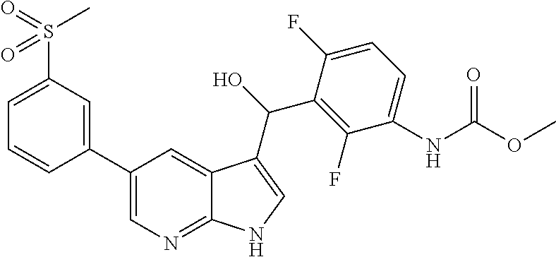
C1(C2=CC(S(C)(=O)=O)=CC=C2)=CN=C2C(=C1)C(C(C1=C(F)C(NC(OC)=O)=CC=C1F)O)=CN2
